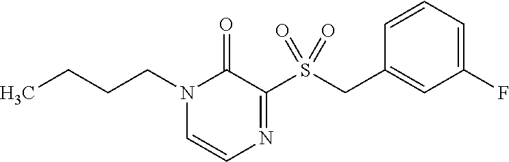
N1(CCCC)C=CN=C(S(CC2=CC(F)=CC=C2)(=O)=O)C1=O
